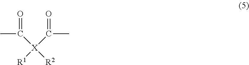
CC(=O)[X]([R2])(C(C)=O)[R1]
